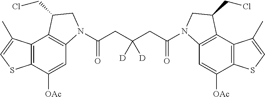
C12=C(C([OAc])=CC3=C1C(CCl)CN3C(CC(CC(=O)N1C3=C(C4=C(C([OAc])=C3)SC=C4C)C(CCl)C1)([D])[D])=O)SC=C2C
